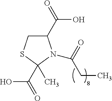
C1(C(=O)O)CSC(C)(C(O)=O)N1C(=O)CC
